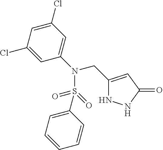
C1(CN(C2=CC(Cl)=CC(Cl)=C2)S(C2=CC=CC=C2)(=O)=O)=CC(=O)NN1
